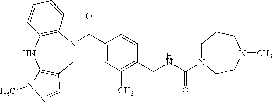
C1N(C(C2=CC(C)=C(CNC(=O)N3CCCN(C)CC3)C=C2)=O)C2=C(NC3=C1C=NN3C)C=CC=C2
